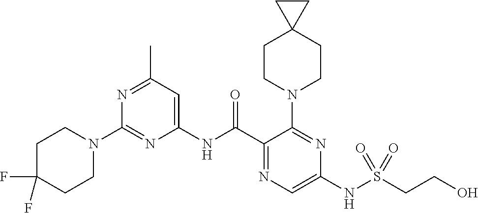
C1(NC(C2=NC=C(NS(CCO)(=O)=O)N=C2N2CCC3(CC2)CC3)=O)=CC(C)=NC(N2CCC(F)(F)CC2)=N1
